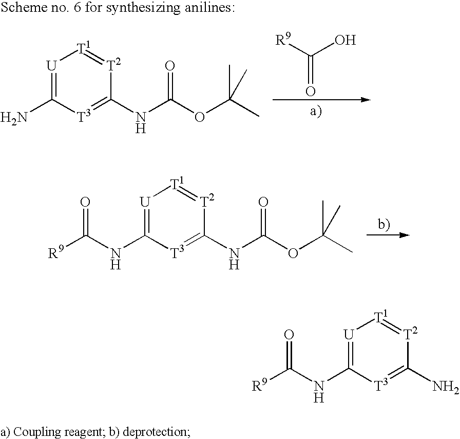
N(C1=[T3]C(NC([R9])=O)=[U][T1]=[T2]1)C(OC(C)(C)C)=O.C(NC1=[T3]C(N)=[U][T1]=[T2]1)(OC(C)(C)C)=O.[R9]C(O)=O.NC1=[T3]C(NC([R9])=O)=[U][T1]=[T2]1
